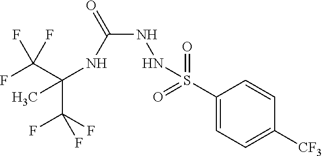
C(C(F)(F)F)(NC(NNS(C1=CC=C([CF3])C=C1)(=O)=O)=O)(C)C(F)(F)F
